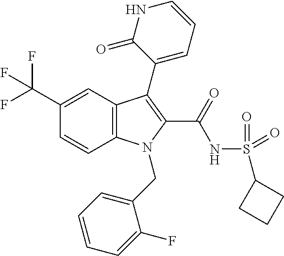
C12=C(C=C(C(F)(F)F)C=C1)C(C1=CC=CNC1=O)=C(C(=O)NS(C1CCC1)(=O)=O)N2CC1=CC=CC=C1F
